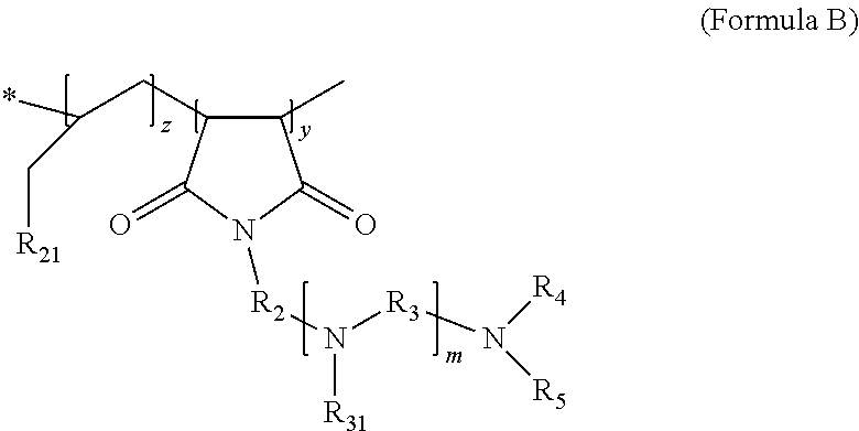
C1(C)C(CC(*)C[R21])C(=O)N([R2]N([R3]N([R4])[R5])[R31])C1=O
